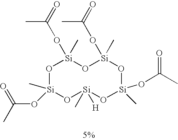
O1[Si](C)(OC(C)=O)O[Si](C)([H])O[Si](OC(C)=O)(C)O[Si](OC(=O)C)(C)O[Si]1(OC(=O)C)C
